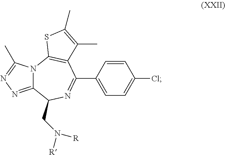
C12=NN=C(C)N1C1=C(C(C3=CC=C(Cl)C=C3)=NC2CN([R])[R])C(C)=C(C)S1
